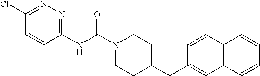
C1(NC(N2CCC(CC3=CC4=C(C=C3)C=CC=C4)CC2)=O)=NN=C(Cl)C=C1
